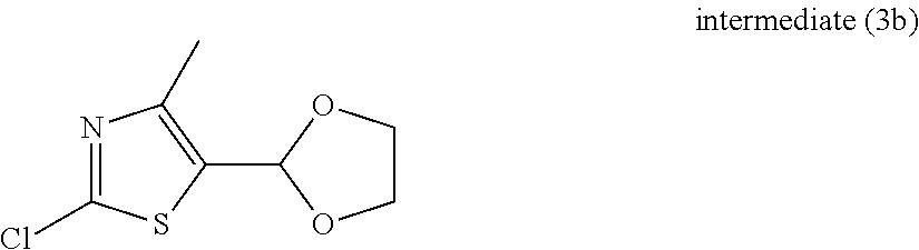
C1(C2OCCO2)=C(C)N=C(Cl)S1
